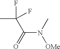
N(C(=O)C(C)(F)F)(C)[OMe]
